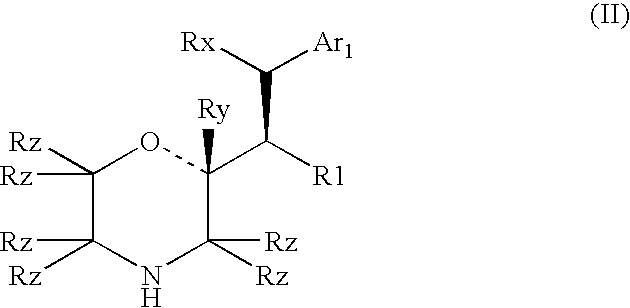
C1([Rz])([Rz])C([Rz])([Rz])NC([Rz])([Rz])C([Ry])(C([R1])C([Ar1])[Rx])O1
